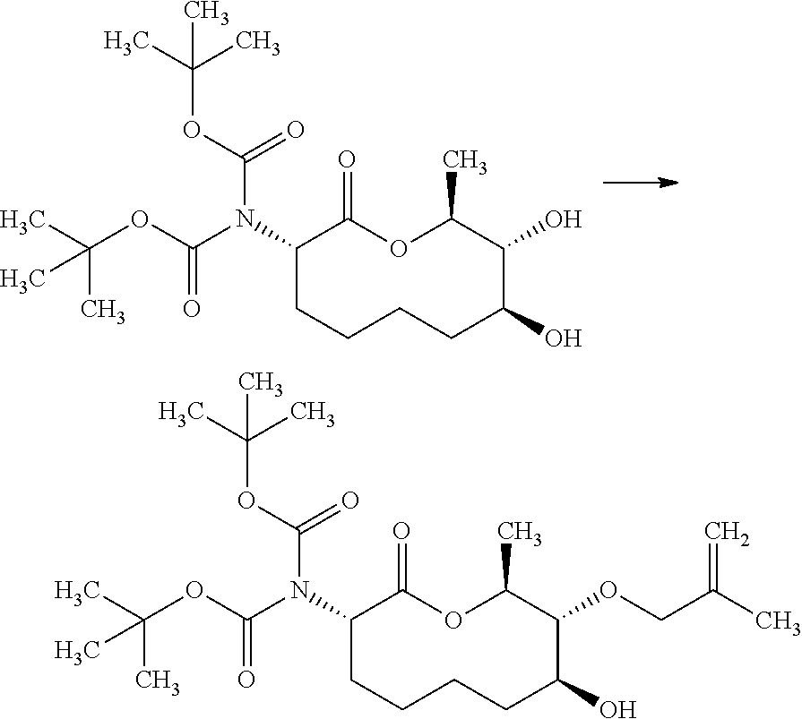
CC(OC(N(C1C(=O)OC(C)C(O)C(O)CCCC1)C(OC(C)(C)C)=O)=O)(C)C.CC(OC(N(C1C(=O)OC(C)C(OCC(C)=C)C(O)CCCC1)C(OC(C)(C)C)=O)=O)(C)C
